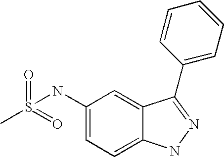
S(=O)(=O)(NC1=CC=C2C(=C1)C(C1=CC=CC=C1)=NN2)C
